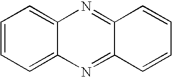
C1=CC=C2C(=C1)N=C1C(=N2)C=CC=C1
